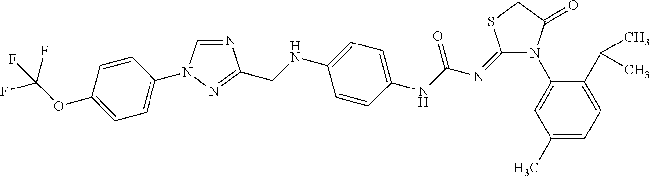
C1=CC(N2C=NC(CNC3=CC=C(NC(N=C4N(C5=CC(C)=CC=C5C(C)C)C(=O)CS4)=O)C=C3)=N2)=CC=C1OC(F)(F)F
